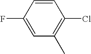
C1=CC(F)=CC(C)=C1Cl
